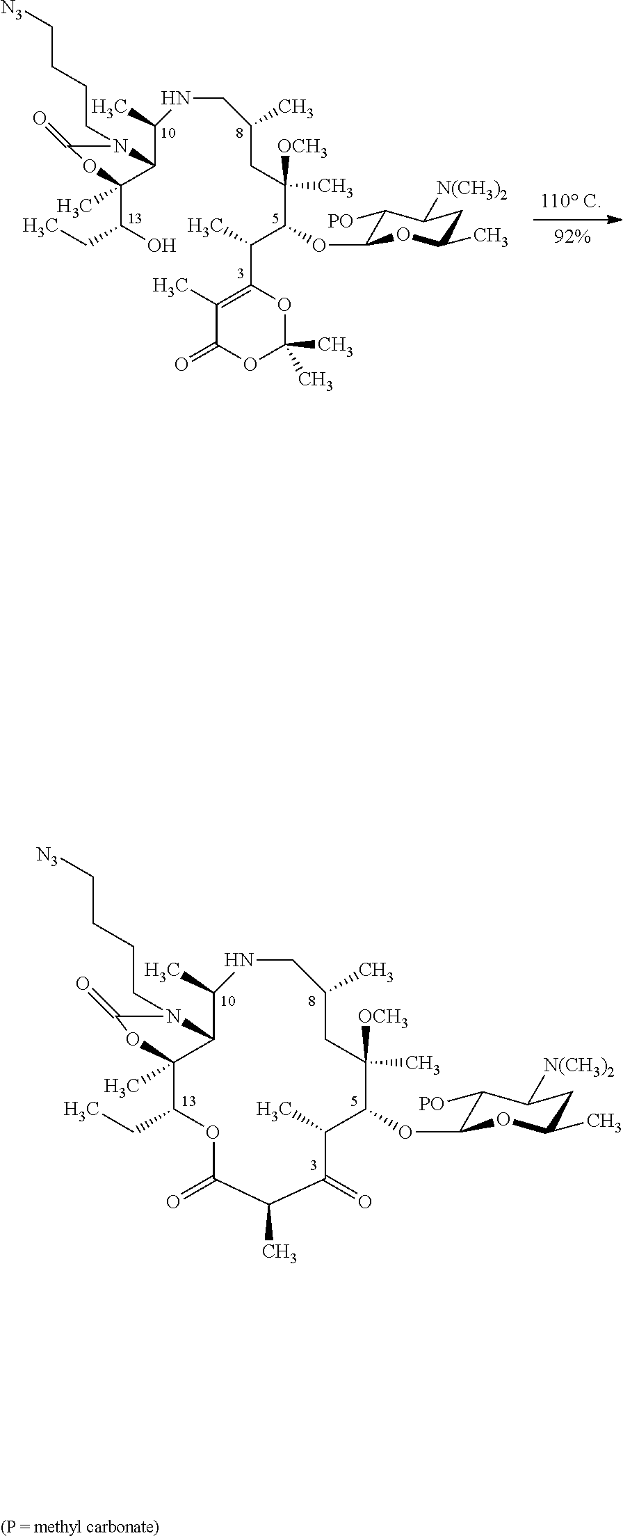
[110 C].[N3]CCCCN1C(=O)OC(C)(C(O)CC)C1C(NCC(C)CC([OCH3])(C)C(OC1C([PO])C([N(CH3)2])CC(C)O1)C(C)C1=C(C)C(=O)OC(C)(C)O1)C.[N3]CCCCN1C(=O)OC2(C)C1C(C)NCC(C)CC([OCH3])(C)C(OC1C([PO])C([N(CH3)2])CC(C)O1)C(C)C(=O)C(C)C(=O)OC2CC
